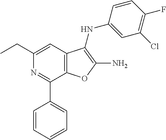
N1=C(C2=CC=CC=C2)C2=C(C=C1CC)C(NC1=CC(Cl)=C(F)C=C1)=C(N)O2
